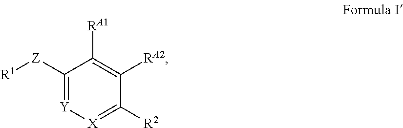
C1([Z][R1])=[Y][X]=C([R2])C([RA2])=C1[RA1]
